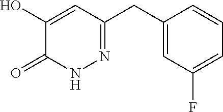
C1(O)=CC(CC2=CC(F)=CC=C2)=NNC1=O
